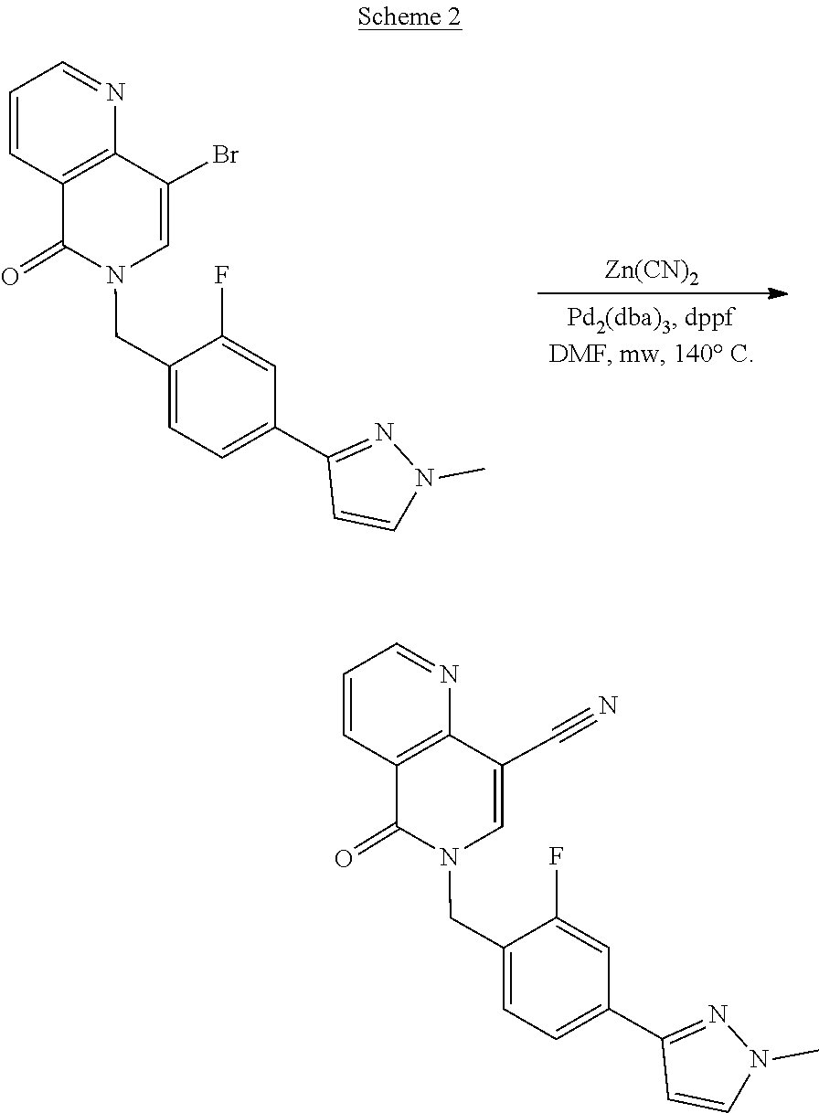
C1=C(C2=NN(C)C=C2)C=C(F)C(CN2C=C(Br)C3=C(C=CC=N3)C2=O)=C1.[Zn(CN)2].C1=C(C2=NN(C)C=C2)C=C(F)C(CN2C=C(C#N)C3=C(C=CC=N3)C2=O)=C1
